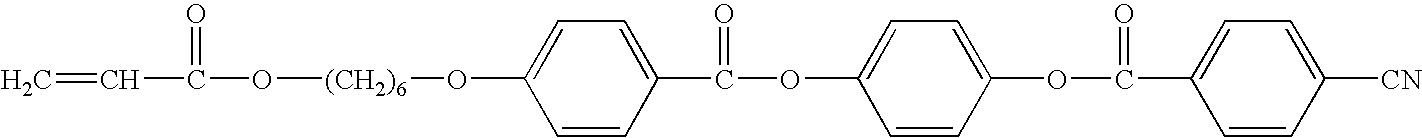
C=CC(=O)O[(CH2)6]OC1=CC=C(C(=O)OC2=CC=C(OC(=O)C3=CC=C([CN])C=C3)C=C2)C=C1
